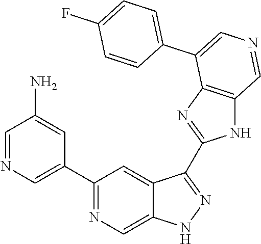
C1(C2=CN=CC(N)=C2)=NC=C2C(=C1)C(C1=NC3=C(N1)C=NC=C3C1=CC=C(F)C=C1)=NN2
